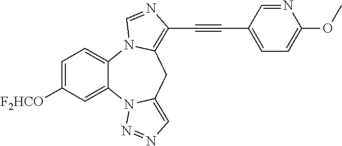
C1=C([F2HCO])C=C2C(=C1)N1C(=C(C#CC3=CC=C(OC)N=C3)N=C1)CC1=CN=NN21
